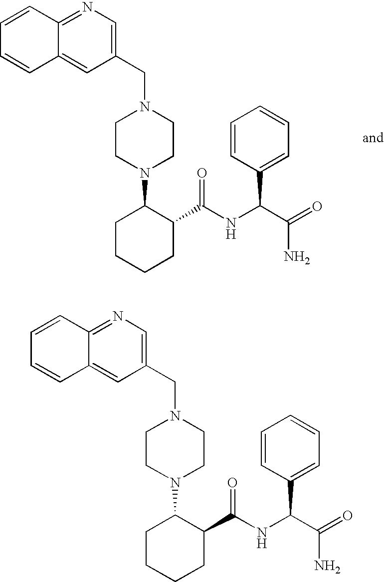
C12=NC=C(CN3CCN(C4CCCCC4C(NC(C(=O)N)C4=CC=CC=C4)=O)CC3)C=C1C=CC=C2.C12=NC=C(CN3CCN(C4CCCCC4C(NC(C(=O)N)C4=CC=CC=C4)=O)CC3)C=C1C=CC=C2
